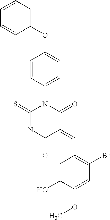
C1(OC2=CC=C(N3C(=S)NC(=O)C(=CC4=C(Br)C=C(OC)C(O)=C4)C3=O)C=C2)=CC=CC=C1
